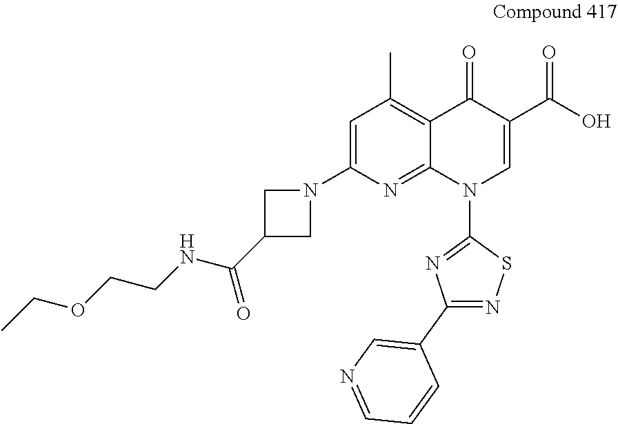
C1=C(N2CC(C(NCCOCC)=O)C2)N=C2C(=C1C)C(=O)C(C(=O)O)=CN2C1=NC(C2=CN=CC=C2)=NS1
